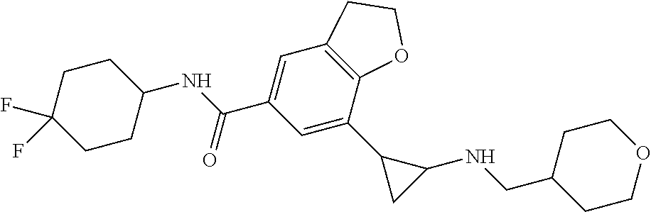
C1=C(C(NC2CCC(F)(F)CC2)=O)C=C(C2CC2NCC2CCOCC2)C2=C1CCO2
